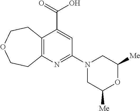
C12=C(N=C(N3CC([Me])OC([Me])C3)C=C1C(=O)O)CCOCC2
